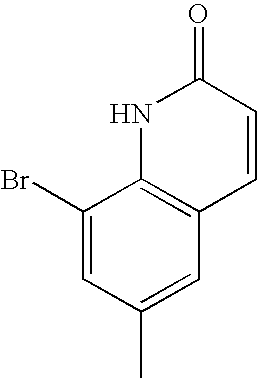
C1(Br)=CC(C)=CC2=C1NC(=O)C=C2
